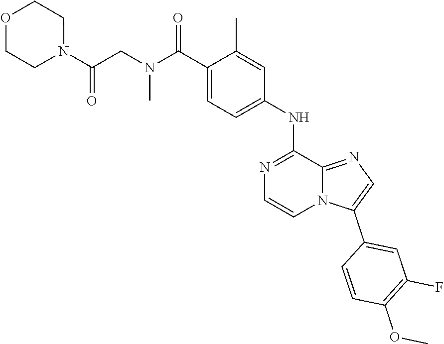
C12=NC=C(C3=CC(F)=C(OC)C=C3)N1C=CN=C2NC1=CC=C(C(N(C)CC(N2CCOCC2)=O)=O)C(C)=C1
